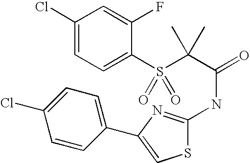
C1(Cl)=CC=C(S(C(C(=O)NC2=NC(C3=CC=C(Cl)C=C3)=CS2)(C)C)(=O)=O)C(F)=C1
